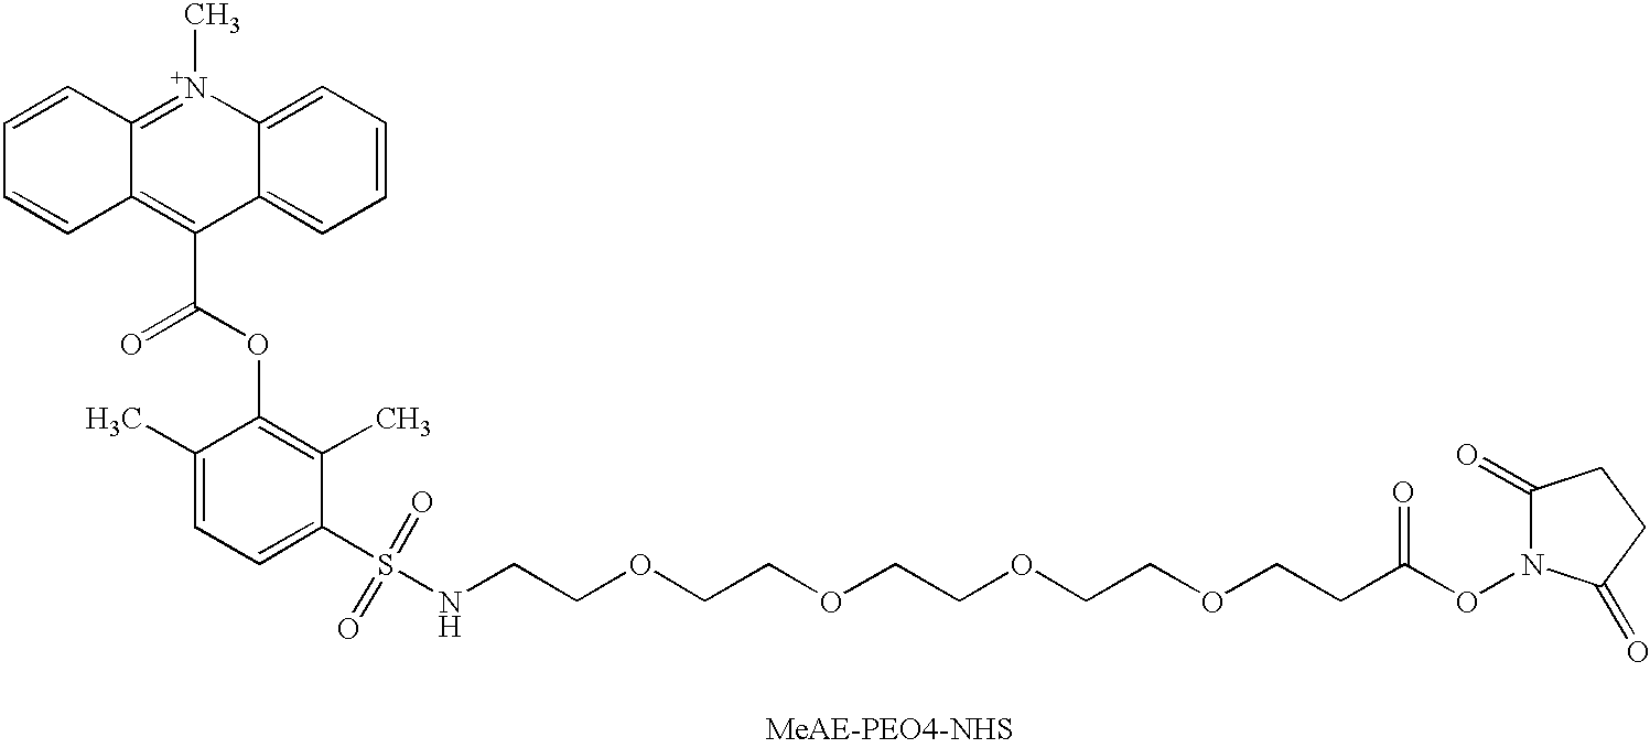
C1=CC=C2C(=C1)C(C(=O)OC1=C(C)C(S(NCCOCCOCCOCCOCCC(ON3C(=O)CCC3=O)=O)(=O)=O)=CC=C1C)=C1C(=[N+]2C)C=CC=C1
